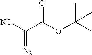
[NC]C(C(OC(C)(C)C)=O)=[N2]
